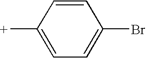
C1=CC([+])=CC=C1Br
